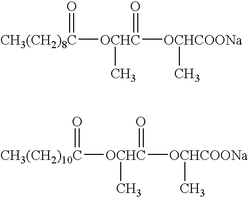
[CH3(CH2)8C]([OCHC]([OCHCOONa]C)(C)=O)=O.[CH3(CH2)10C]([OCHC]([OCHCOONa]C)(C)=O)=O
